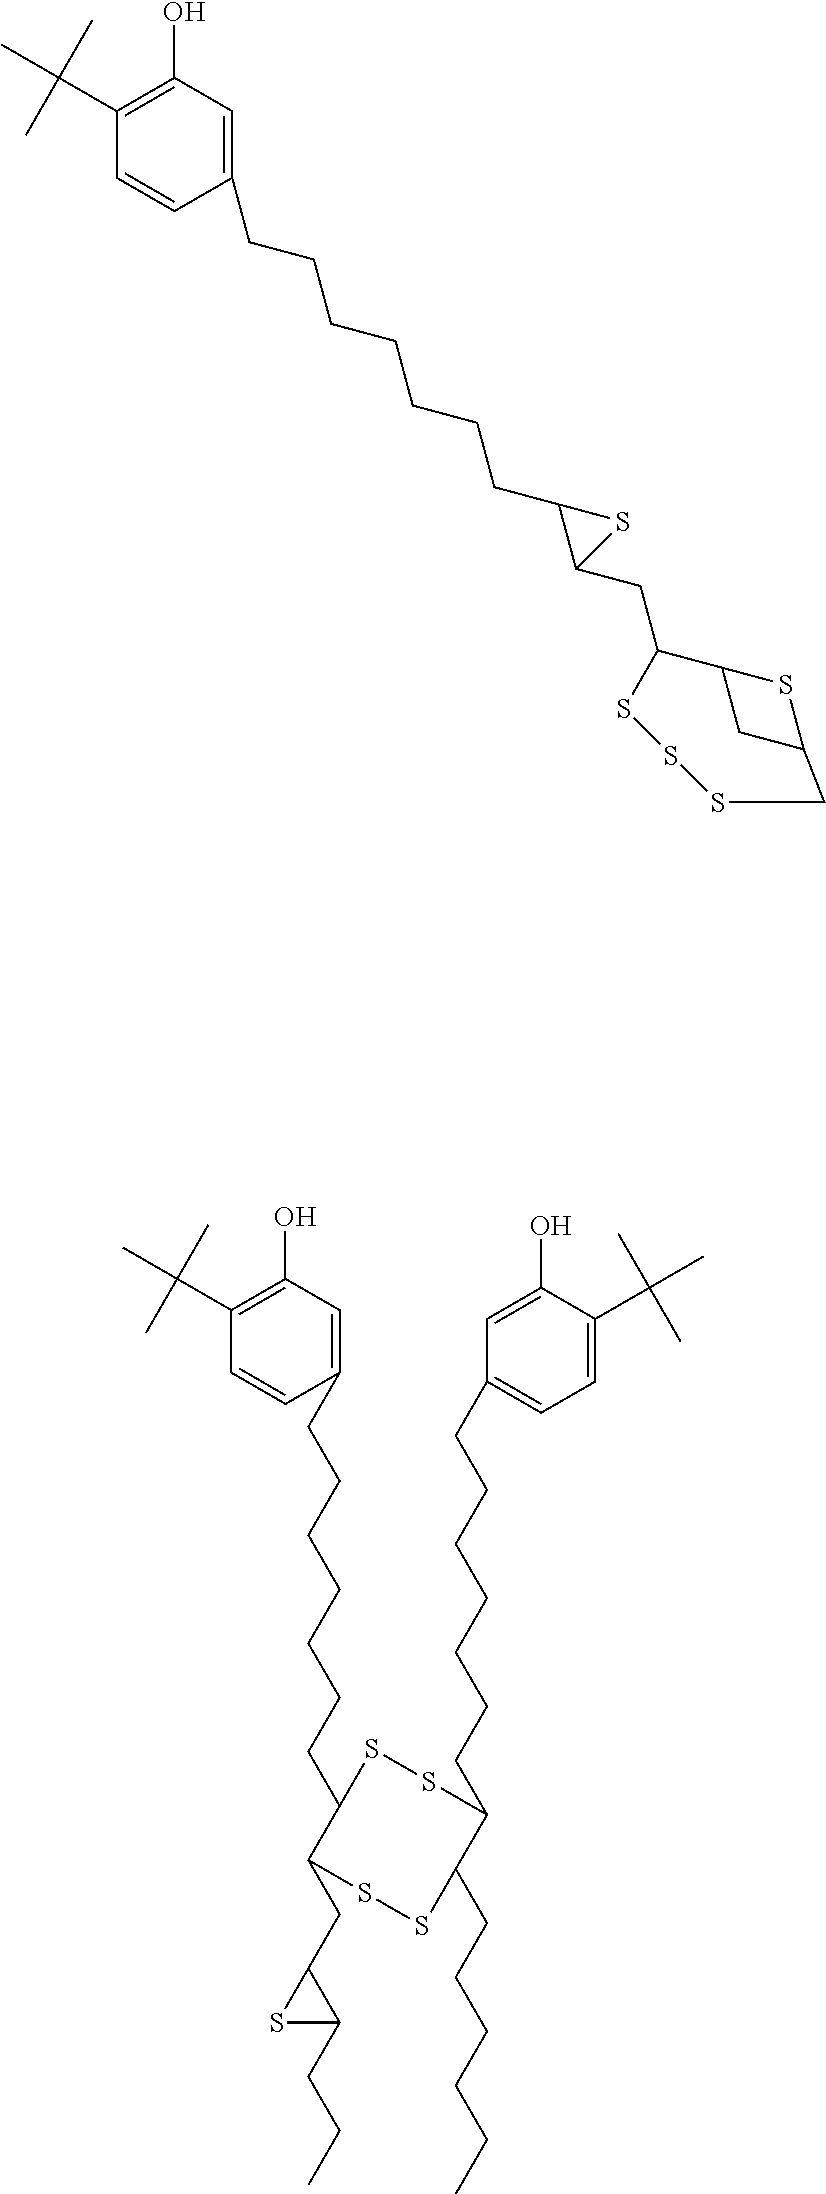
C1=CC(CCCCCCCC2C(CC3C(CCC)S3)SSC(CCCCCC)C(CCCCCCCC3=CC=C(C(C)(C)C)C(O)=C3)SS2)=CC(O)=C1C(C)(C)C.C1=CC(CCCCCCCC2C(CC3C4SC(C4)CSSS3)S2)=CC(O)=C1C(C)(C)C
